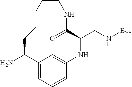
NC1C2=CC=CC(=C2)NC(CN[Boc])C(=O)NCCCCC1
